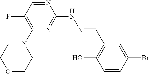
C1(N2CCOCC2)=C(F)C=NC(NN=CC2=C(O)C=CC(Br)=C2)=N1
